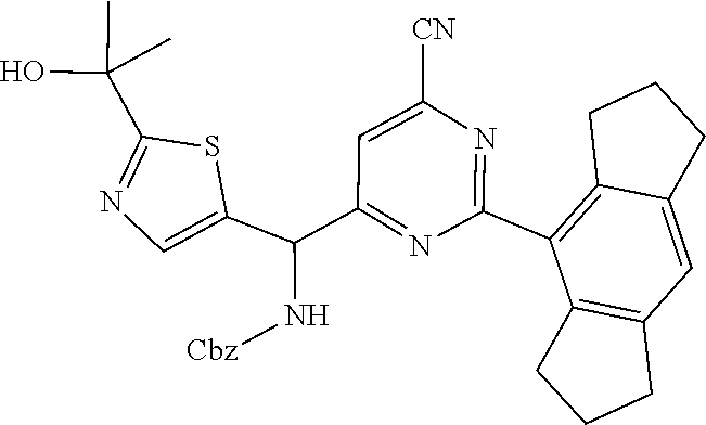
N1=C(C(C2=CN=C(C(O)(C)C)S2)N[Cbz])C=C([CN])N=C1C1=C2CCCC2=CC2=C1CCC2
